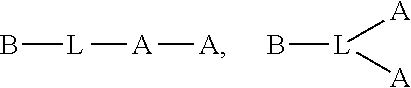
[L]([A][A])B.[L]([A])([A])B
